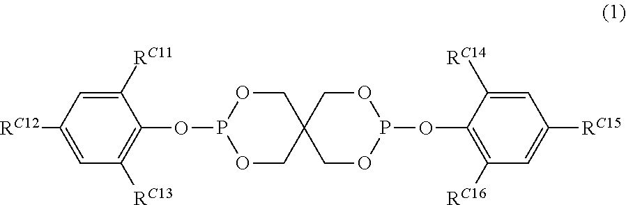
O1CC2(COP1OC1=C([RC13])C=C([RC12])C=C1[RC11])COP(OC1=C([RC16])C=C([RC15])C=C1[RC14])OC2
